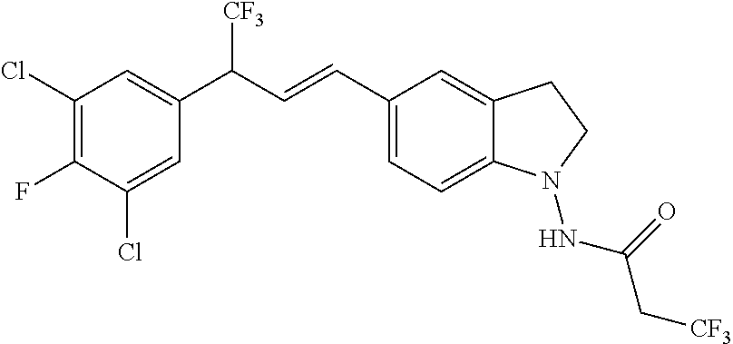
C(=CC1=CC=C2C(=C1)CCN2NC(=O)C[CF3])C(C1=CC(Cl)=C(F)C(Cl)=C1)[CF3]
